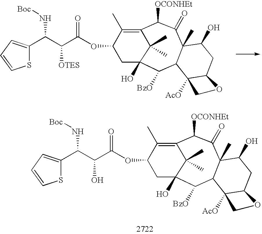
C1(C)=C2C(C)(C)C(O)(CC1OC(=O)C(C(C1=CC=CS1)N[Boc])[OTES])C([BzO])C1C(C)(C(=O)C2[OCONHEt])C(O)CC2C1([AcO])CO2.C1(C)=C2C(C)(C)C(O)(CC1OC(=O)C(C(C1=CC=CS1)N[Boc])O)C([BzO])C1C(C)(C(=O)C2[OCONHEt])C(O)CC2C1([AcO])CO2
